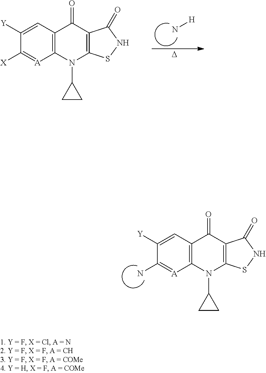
N[H].[D].C1([Y])=CC2=C([A]=C1[X])N(C1CC1)C1=C(C2=O)C(=O)NS1.C1([Y])=CC2=C([A]=C1N)N(C1CC1)C1=C(C2=O)C(=O)NS1
